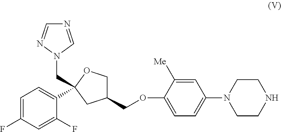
N1=CN(CC2(C3=CC=C(F)C=C3F)CC(COC3=CC=C(N4CCNCC4)C=C3[Me])CO2)N=C1
